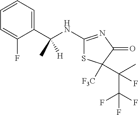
CC(C1=CC=CC=C1F)(NC1=NC(=O)C(C(C)(C(F)(F)F)F)([F3C])S1)[H]
